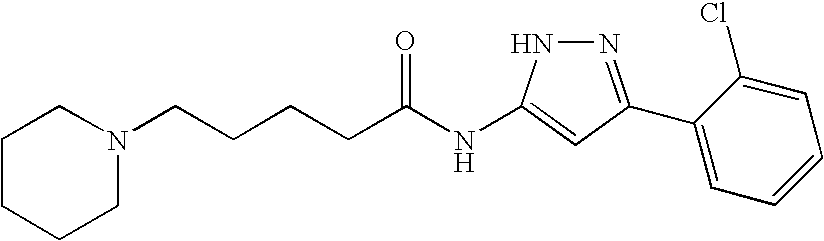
C(CCCC(NC1=CC(C2=CC=CC=C2Cl)=NN1)=O)N1CCCCC1
